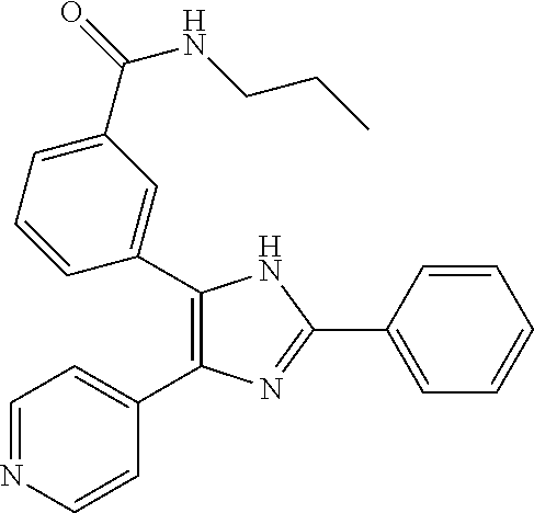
C1(C2=CC(C(=O)NCCC)=CC=C2)=C(C2=CC=NC=C2)N=C(C2=CC=CC=C2)N1
